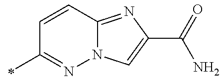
C1=CC2=NC(C(N)=O)=CN2N=C1C
